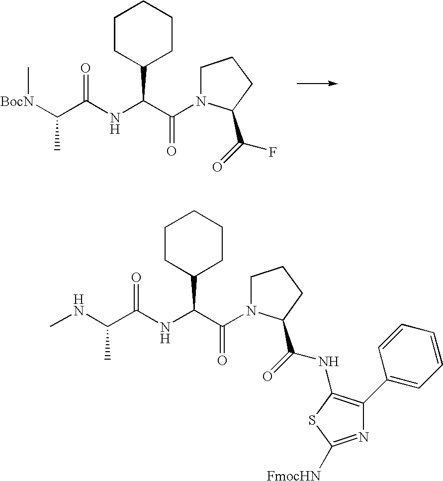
[BocN](C(C(NC(C(N1CCCC1C(=O)F)=O)C1CCCCC1)=O)C)C.N(C(C(NC(C(N1CCCC1C(=O)NC1=C(C2=CC=CC=C2)N=C([FmocHN])S1)=O)C1CCCCC1)=O)C)C
